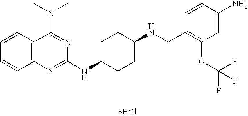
C1=CC2=C(C=C1)N=C(NC1CCC(NCC3=C(OC(F)(F)F)C=C(N)C=C3)CC1)N=C2N(C)C.[3HCl]
